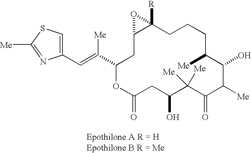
C1(C=C([Me])C2OC(=O)CC(O)C([Me])([Me])C(=O)C([Me])C(O)C([Me])CCCC3([R])C(C2)O3)=CSC([Me])=N1
